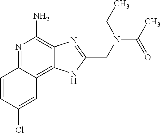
C1=CC(Cl)=CC2=C3C(=C(N)N=C12)N=C(CN(C(C)=O)CC)N3
